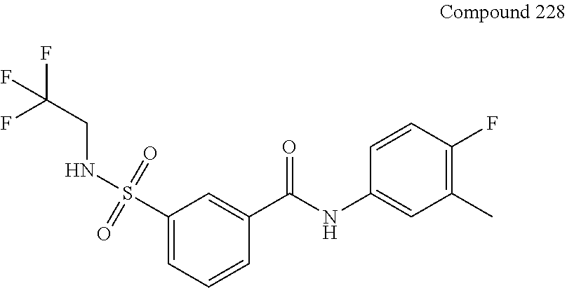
S(=O)(=O)(C1=CC=CC(C(=O)NC2=CC(C)=C(F)C=C2)=C1)NCC(F)(F)F
